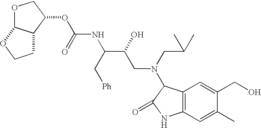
O(C1COC2C1CCO2)C(NC(C(CN(CC(C)C)C1C2=C(NC1=O)C=C(C)C(CO)=C2)O)C[Ph])=O
